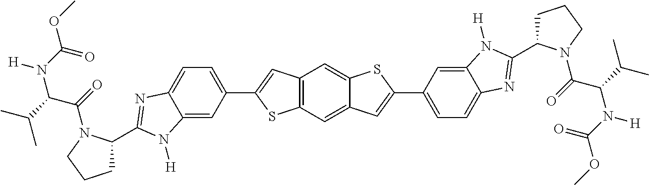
C12=C(C=C3C(=C1)SC(C1=CC=C4C(=C1)N([H])C(C1CCCN1C(=O)C(C(C)C)N(C(=O)OC)[H])=N4)=C3)SC(C1=CC=C3C(=C1)N([H])C(C1CCCN1C(=O)C(C(C)C)N(C(=O)OC)[H])=N3)=C2
